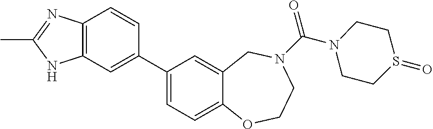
C1(C2=CC3=C(C=C2)N=C(C)N3)=CC=C2C(=C1)CN(C(=O)N1CCS(=O)CC1)CCO2
